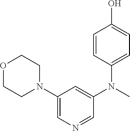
O1CCN(C2=CN=CC(N(C)C3=CC=C(O)C=C3)=C2)CC1
